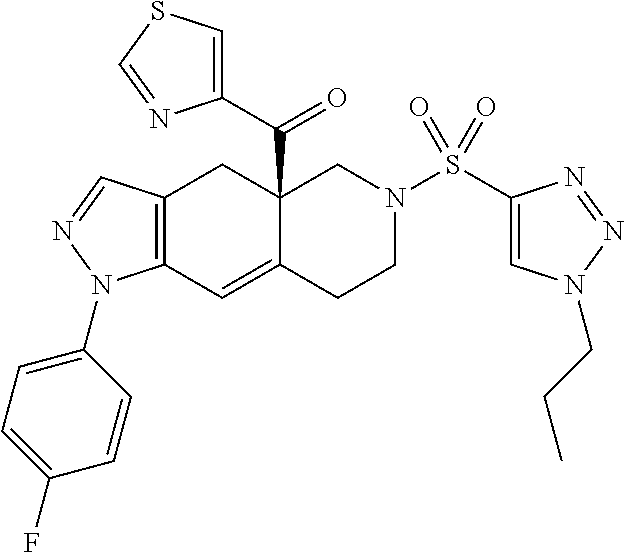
C12=C(C=NN1C1=CC=C(F)C=C1)CC1(C(C3=CSC=N3)=O)C(=C2)CCN(S(C2=CN(CCC)N=N2)(=O)=O)C1
